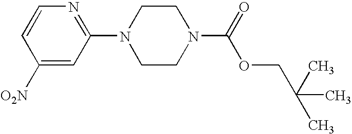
C1([O2N])=CC(N2CCN(C(=O)OCC(C)(C)C)CC2)=NC=C1
